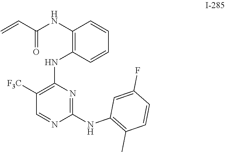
C=CC(=O)NC1=C(NC2=C([F3C])C=NC(NC3=C(C)C=CC(F)=C3)=N2)C=CC=C1
